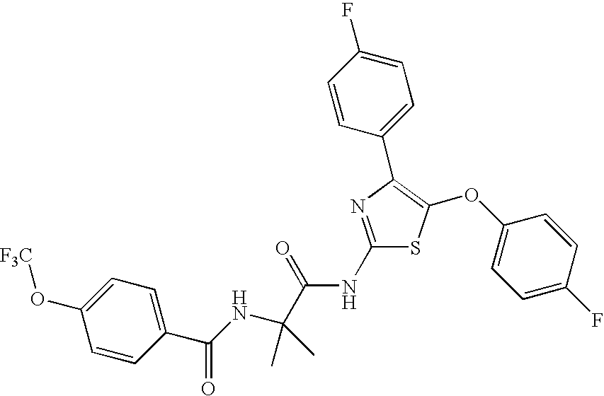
C1(NC(C(NC(C2=CC=C(O[F3C])C=C2)=O)(C)C)=O)=NC(C2=CC=C(F)C=C2)=C(OC2=CC=C(F)C=C2)S1
